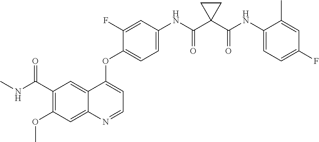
C12=CC(C(NC)=O)=C(OC)C=C1N=CC=C2OC1=CC=C(NC(C2(C(NC3=CC=C(F)C=C3C)=O)CC2)=O)C=C1F
